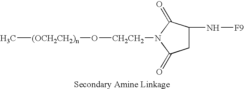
C[(OCH2CH2)n]O[CH2CH2]N1C(=O)C(N[F9])CC1=O
